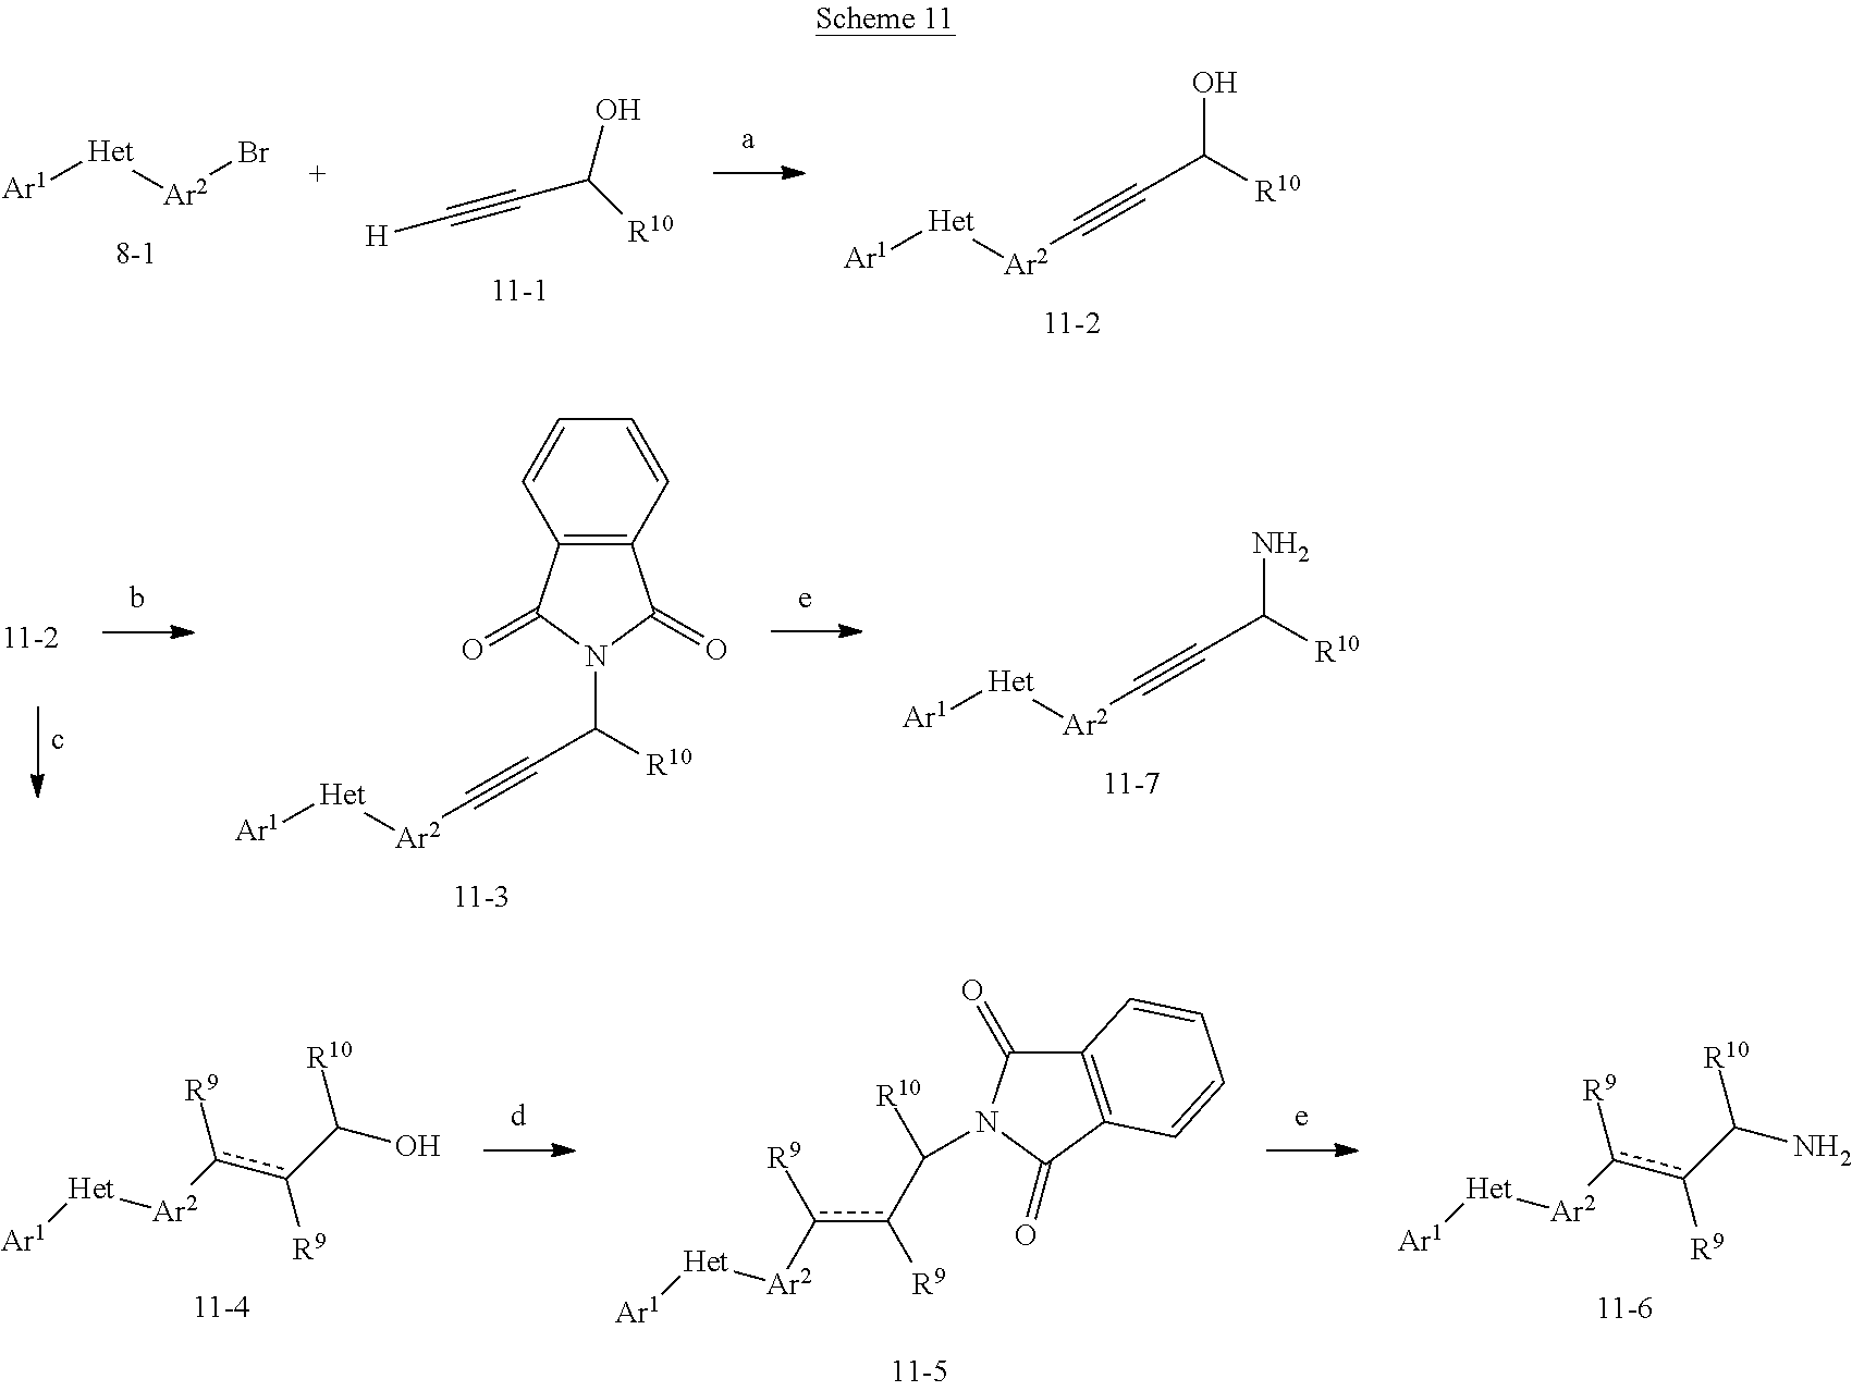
C(#CC([R10])N1C(=O)C2=C(C1=O)C=CC=C2)[Ar2][Het][Ar1].C(#CC([R10])N)[Ar2][Het][Ar1].[Ar1][Het][Ar2]c(c([R9])C([R10])N)[R9].[Ar1][Het][Ar2]c(c([R9])C([R10])N1C(=O)C2=C(C1=O)C=CC=C2)[R9].[Ar1][Het][Ar2]c(c([R9])C([R10])O)[R9].[Ar1][Het][Ar2]Br.C(#CC([R10])O)[Ar2][Het][Ar1].[H]C#CC([R10])O
